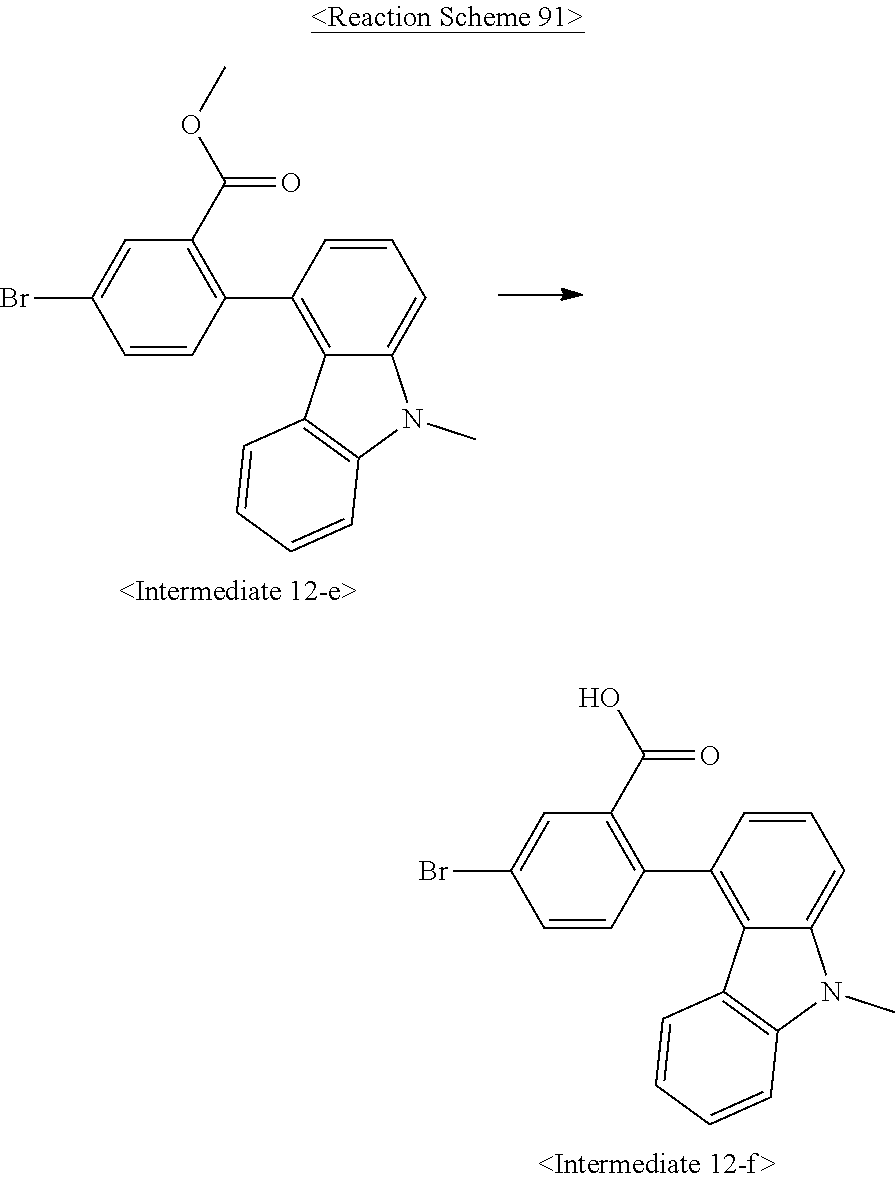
C1(C(O)=O)=C(C2=C3C(=CC=C2)N(C)C2=C3C=CC=C2)C=CC(Br)=C1.C1(C(OC)=O)=C(C2=C3C(=CC=C2)N(C)C2=C3C=CC=C2)C=CC(Br)=C1
